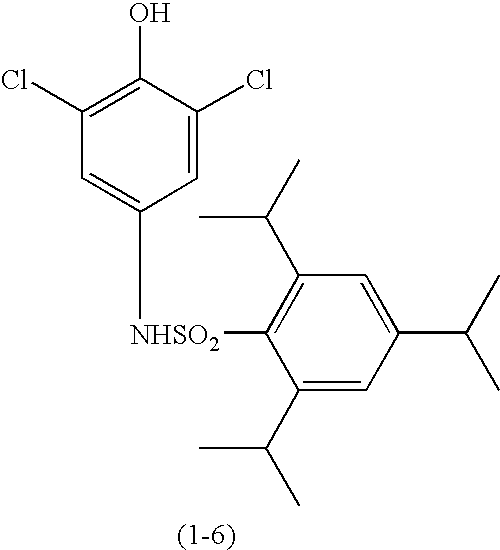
C1(Cl)=C(O)C(Cl)=CC([NHSO2]C2=C(C(C)C)C=C(C(C)C)C=C2C(C)C)=C1
